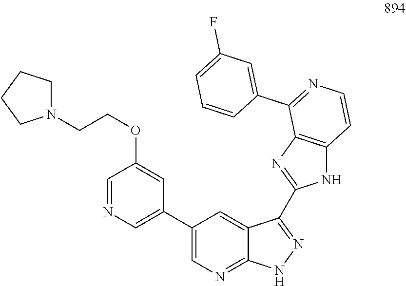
C1(C2=CN=CC(OCCN3CCCC3)=C2)=CN=C2C(=C1)C(C1=NC3=C(N1)C=CN=C3C1=CC(F)=CC=C1)=NN2
